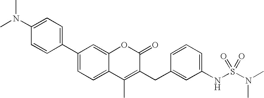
C1(C2=CC=C(N(C)C)C=C2)=CC=C2C(=C1)OC(=O)C(CC1=CC(NS(N(C)C)(=O)=O)=CC=C1)=C2C
